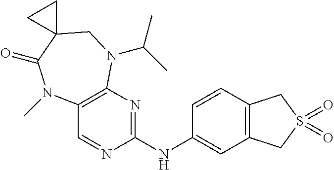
C1=CC(NC2=NC3=C(C=N2)N(C)C(=O)C2(CN3C(C)C)CC2)=CC2=C1CS(=O)(=O)C2
